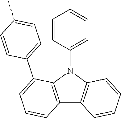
C12=C(N(C3=CC=CC=C3)C3=C1C=CC=C3C1=CC=C(C)C=C1)C=CC=C2
